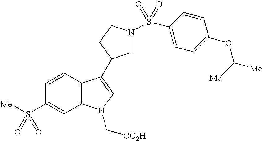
C1=CC2=C(C=C1S([Me])(=O)=O)N(C[CO2H])C=C2C1CN(S(=O)(=O)C2=CC=C(OC([Me])[Me])C=C2)CC1
